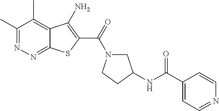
C1(C)=NN=C2C(=C1C)C(N)=C(C(=O)N1CC(NC(=O)C3=CC=NC=C3)CC1)S2
